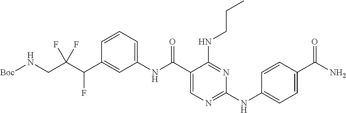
C1(NC(C2=CN=C(NC3=CC=C(C(N)=O)C=C3)N=C2NCCC)=O)=CC=CC(C(C(CN[Boc])(F)F)F)=C1
